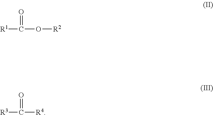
C([R1])(O[R2])=O.C([R3])([R4])=O
